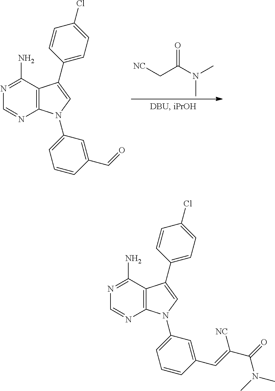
C12=C(N(C3=CC=CC(C=O)=C3)C=C1C1=CC=C(Cl)C=C1)N=CN=C2N.O=C(C[NC])N(C)C.C12=C(N(C3=CC=CC(C=C([NC])C(N(C)C)=O)=C3)C=C1C1=CC=C(Cl)C=C1)N=CN=C2N
